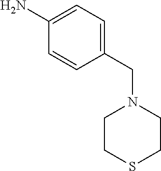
C1(CN2CCSCC2)=CC=C(N)C=C1
